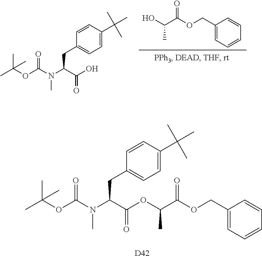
[D42].CC(OC(N(C(C(=O)OC(C(OCC1=CC=CC=C1)=O)C)CC1=CC=C(C(C)(C)C)C=C1)C)=O)(C)C.CC(OC(N(C(C(O)=O)CC1=CC=C(C(C)(C)C)C=C1)C)=O)(C)C.C1(COC(C(O)C)=O)=CC=CC=C1
